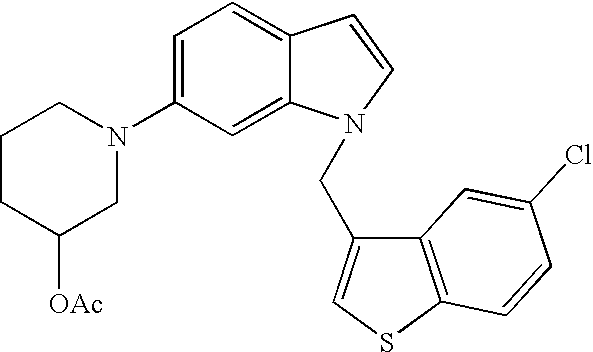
C1(N2CCCC([OAc])C2)=CC=C2C(=C1)N(CC1=CSC3=C1C=C(Cl)C=C3)C=C2
